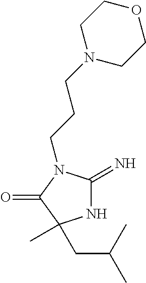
N1C(=N)N(CCCN2CCOCC2)C(=O)C1(CC(C)C)C
